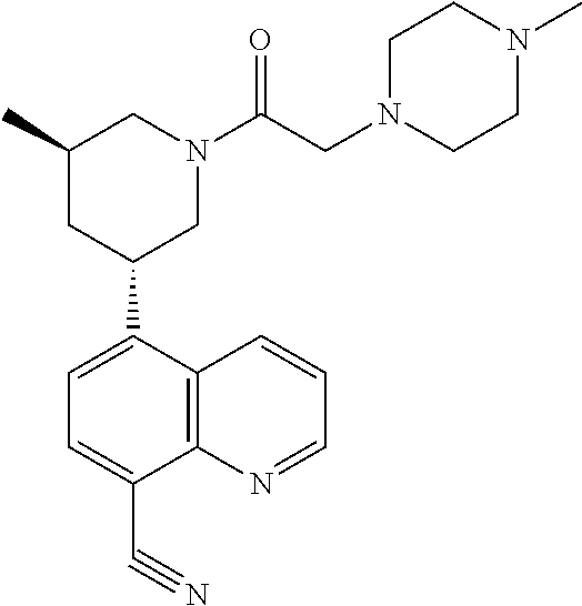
C1(C)CC(C2=CC=C(C#N)C3=C2C=CC=N3)CN(C(CN2CCN(C)CC2)=O)C1
